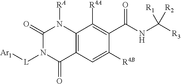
C12=C(C=C([R4B])C(C(NC([R3])([R1])[R2])=O)=C1[R4A])C(=O)N([L][Ar1])C(=O)N2[RA]
